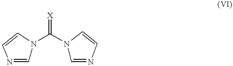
C(N1C=NC=C1)(=[X])N1C=NC=C1
